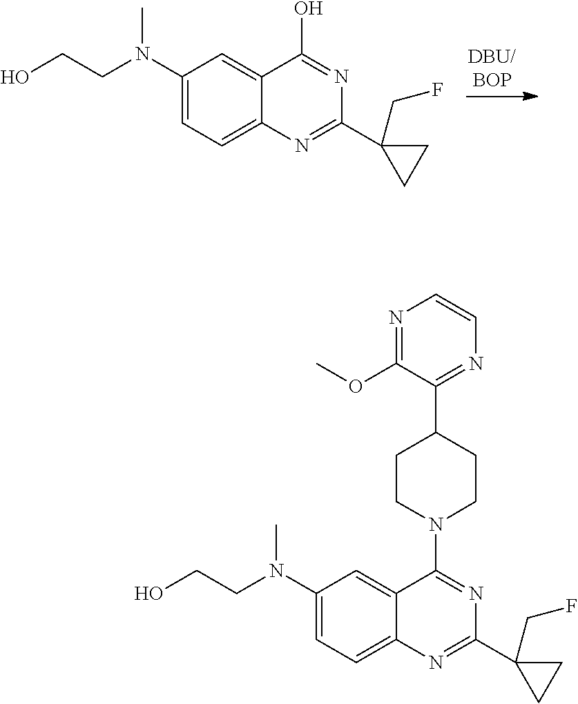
C1(N(CCO)C)=CC=C2C(=C1)C(O)=NC(C1(CF)CC1)=N2.C1(N(CCO)C)=CC=C2C(=C1)C(N1CCC(C3=NC=CN=C3OC)CC1)=NC(C1(CF)CC1)=N2
